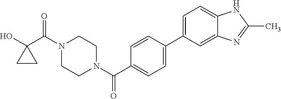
OC1(C(N2CCN(C(=O)C3=CC=C(C4=CC=C5C(=C4)N=C(C)N5)C=C3)CC2)=O)CC1
